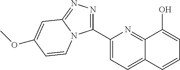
C1(C2=NN=C3N2C=CC(OC)=C3)=CC=C2C(=N1)C(O)=CC=C2
